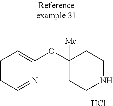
C1(OC2=CC=CC=N2)([Me])CCNCC1.Cl
